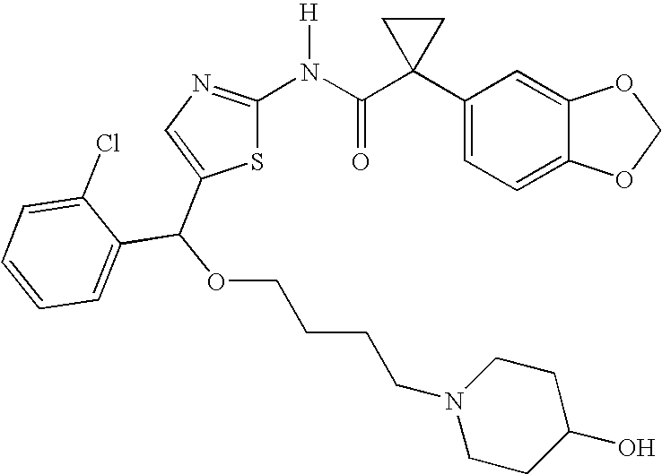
C1(C2(C(N([H])C3=NC=C(C(OCCCCN4CCC(O)CC4)C4=CC=CC=C4Cl)S3)=O)CC2)=CC=C2C(=C1)OCO2
